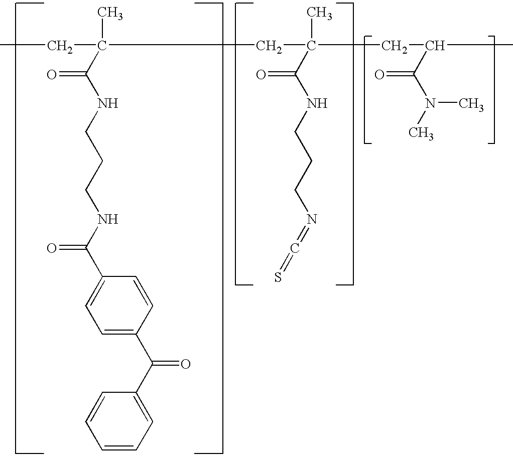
CC(CC)(CC(CC(C(N(C)C)=O)C)(C)C(NCCCN=C=S)=O)C(NCCCNC(C1=CC=C(C(C2=CC=CC=C2)=O)C=C1)=O)=O
